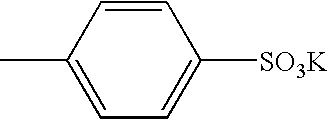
C1=CC(C)=CC=C1[SO3K]
